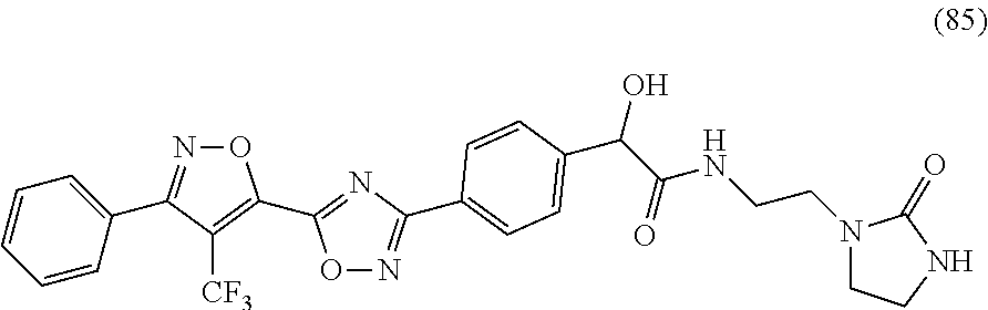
C1=CC=CC(C2=NOC(C3=NC(C4=CC=C(C(C(NCCN5CCNC5=O)=O)O)C=C4)=NO3)=C2[CF3])=C1
